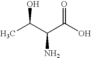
CC(C(C(=O)O)N)O
